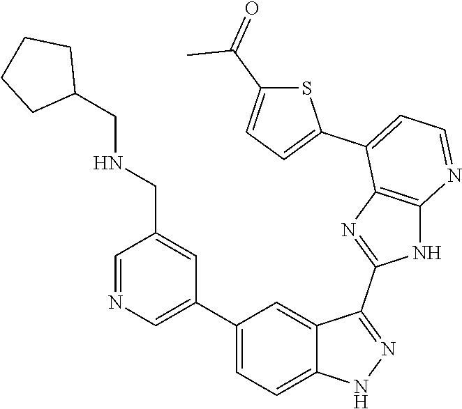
C1=NC=C(C2=CC=C3C(=C2)C(C2=NC4=C(N2)N=CC=C4C2=CC=C(C(=O)C)S2)=NN3)C=C1CNCC1CCCC1
